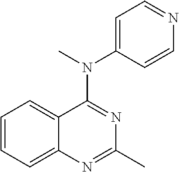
C12=CC=CC=C1N=C(C)N=C2N(C1=CC=NC=C1)C
